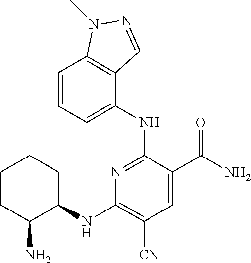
C1=C(NC2=NC(NC3C(N)CCCC3)=C([CN])C=C2C(N)=O)C2=C(C=C1)N(C)N=C2
